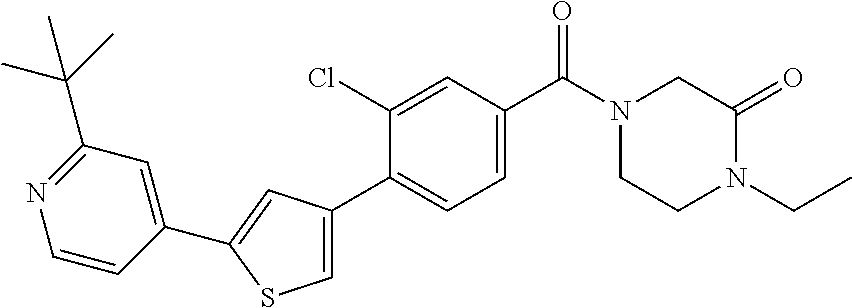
C1(=O)CN(C(C2=CC=C(C3=CSC(C4=CC(C(C)(C)C)=NC=C4)=C3)C(Cl)=C2)=O)CCN1CC
